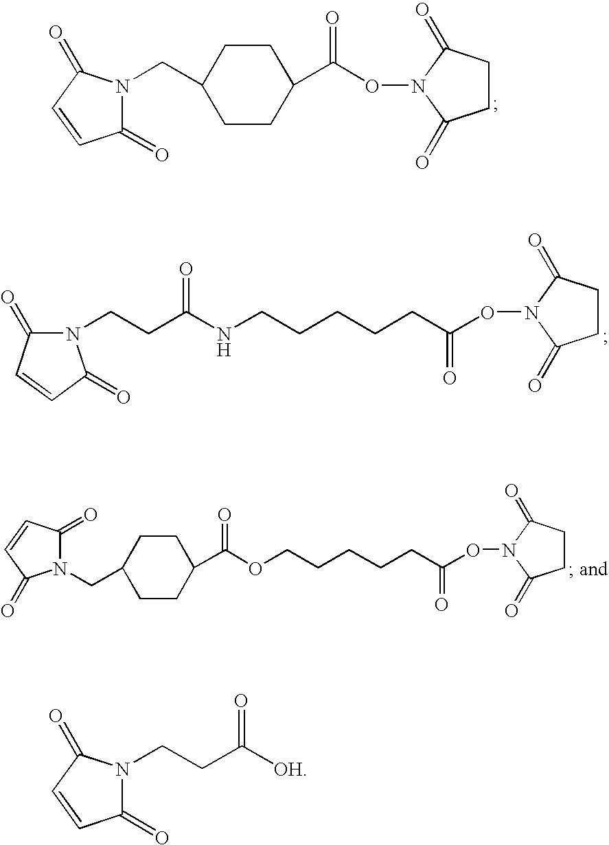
C1(=O)N(CC2CCC(C(ON3C(=O)CCC3=O)=O)CC2)C(=O)C=C1.O(N1C(=O)CCC1=O)C(CCCCCNC(CCN1C(=O)C=CC1=O)=O)=O.C1(CN2C(=O)C=CC2=O)CCC(C(OCCCCCC(ON2C(=O)CCC2=O)=O)=O)CC1.C1(=O)N(CCC([OH])=O)C(=O)C=C1
